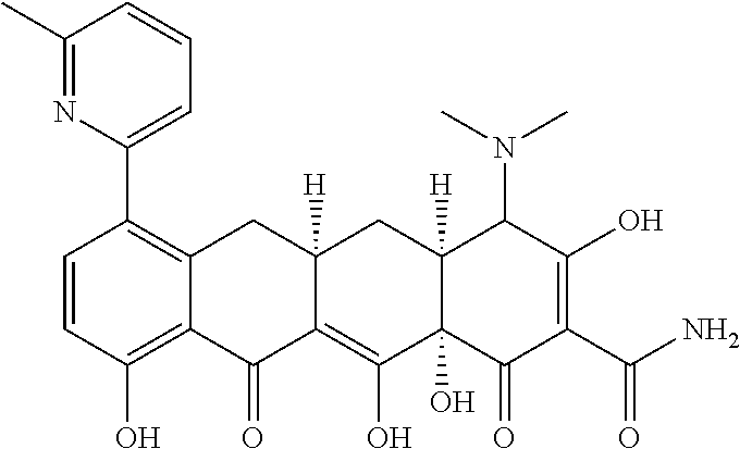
C1=CC(O)=C2C(=C1C1=CC=CC(C)=N1)CC1([H])C(=C(O)C3(O)C([H])(C1)C(N(C)C)C(O)=C(C(N)=O)C3=O)C2=O
